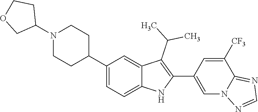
C1(C2CCN(C3CCOC3)CC2)=CC=C2C(=C1)C(C(C)C)=C(C1=CN3C(=NC=N3)C([CF3])=C1)N2
